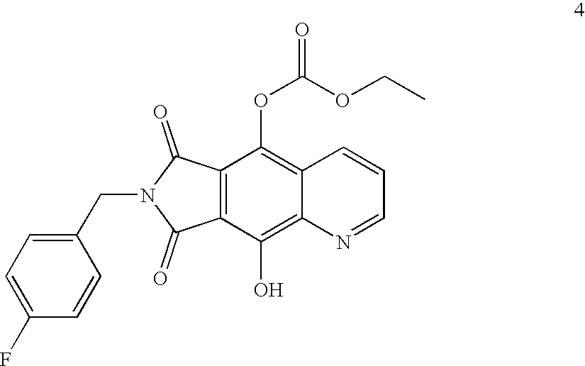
C12=C(C(=O)N(CC3=CC=C(F)C=C3)C1=O)C(OC(OCC)=O)=C1C(=C2O)N=CC=C1
